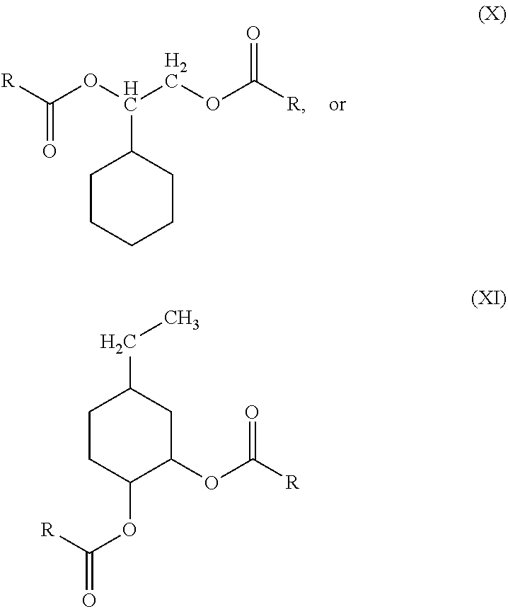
C1CCCCC1C(OC([R])=O)COC([R])=O.C1CC(OC(=O)[R])C(OC([R])=O)CC1CC
